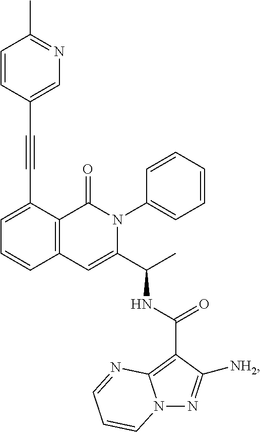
C1(C#CC2=CN=C(C)C=C2)=CC=CC2=C1C(=O)N(C1=CC=CC=C1)C(C(C)NC(C1=C3N(N=C1[NH2])C=CC=N3)=O)=C2
